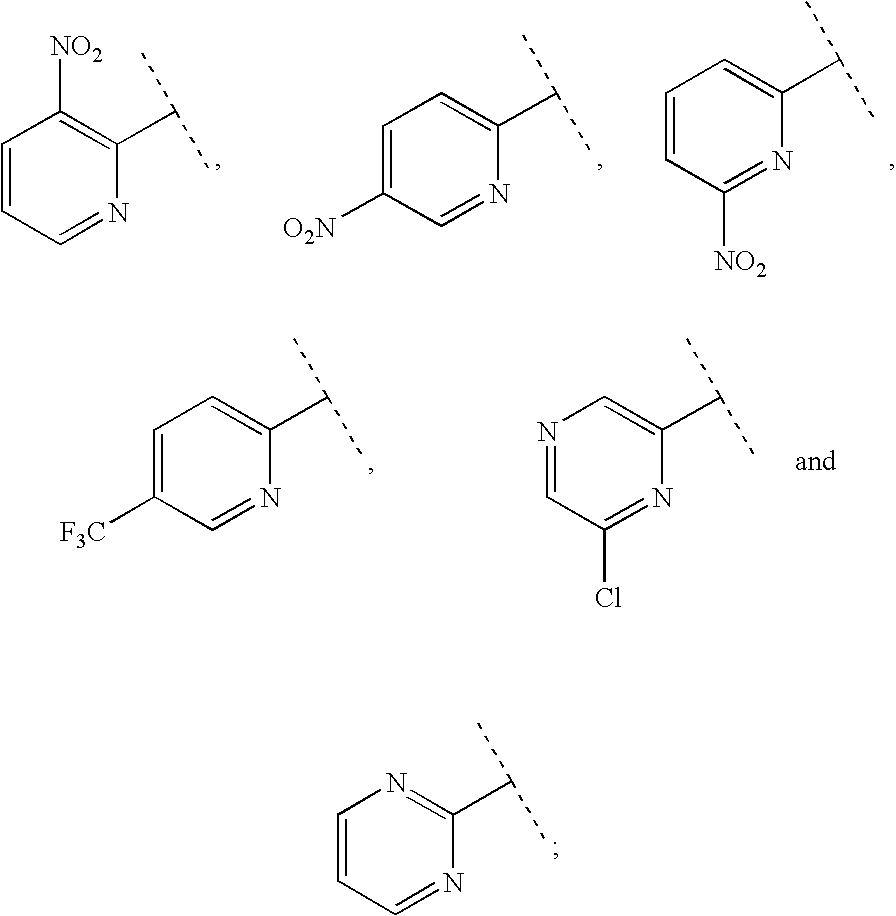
C1=CC([NO2])=NC(C(C)C)=C1.C1=CC=NC(C(C)C)=C1[NO2].C1=C([O2N])C=NC(C(C)C)=C1.C1=C([F3C])C=NC(C(C)C)=C1.N1=CC(Cl)=NC(C(C)C)=C1.C1=CC=NC(C(C)C)=N1
